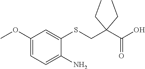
C1(N)=CC=C(OC)C=C1SCC(C(=O)O)(CC)CC
